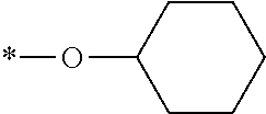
C1CCCCC1O*
